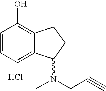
C1=C2C(=C(O)C=C1)CCC2N(CC#C)C.Cl
